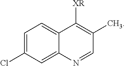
C1=C(Cl)C=C2C(=C1)C([XR])=C(C)C=N2
